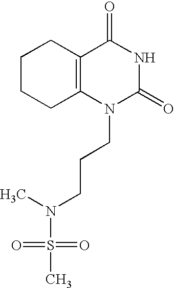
C1CCC2=C(C1)C(=O)NC(=O)N2CCCN(S(C)(=O)=O)C
